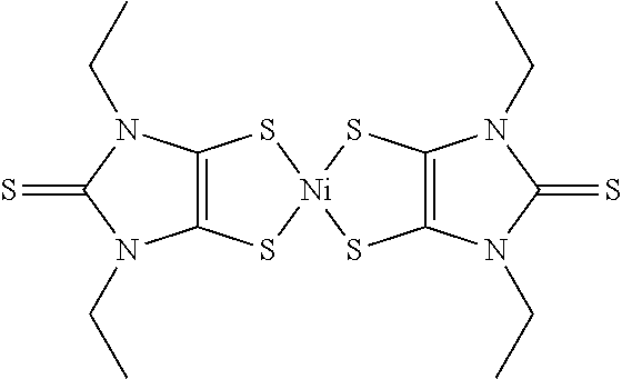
C12=C(S[Ni]3(S1)SC1=C(S3)N(CC)C(=S)N1CC)N(CC)C(=S)N2CC
